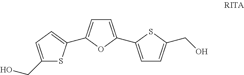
C1=C(C2=CC=C(CO)S2)OC(C2=CC=C(CO)S2)=C1
